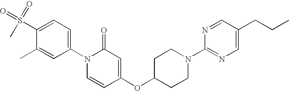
C1(S(=O)(=O)C)=CC=C(N2C=CC(OC3CCN(C4=NC=C(CCC)C=N4)CC3)=CC2=O)C=C1C
